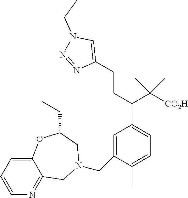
C1=CC=C2C(=N1)CN(CC1=CC(C(CCC3=CN(CC)N=N3)C([CO2H])(C)C)=CC=C1C)CC(CC)O2
